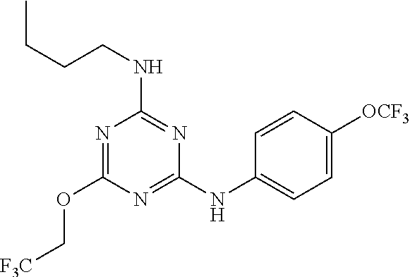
N1=C(NC2=CC=C([OCF3])C=C2)N=C(NCCCC)N=C1OC[F3C]
